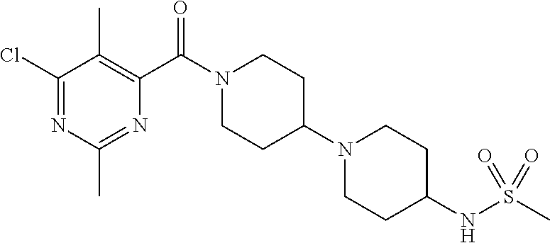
C1(Cl)=NC(C)=NC(C(N2CCC(N3CCC(NS(C)(=O)=O)CC3)CC2)=O)=C1C
